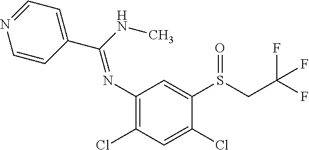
C1=CC(C(NC)=NC2=C(Cl)C=C(Cl)C(S(CC(F)(F)F)=O)=C2)=CC=N1
